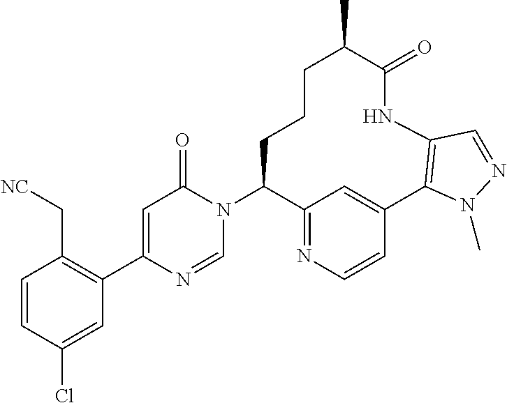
C1=CC(Cl)=CC(C2=CC(=O)N(C3C4=NC=CC(=C4)C4=C(NC(=O)C(C)CCC3)C=NN4C)C=N2)=C1C[NC]
